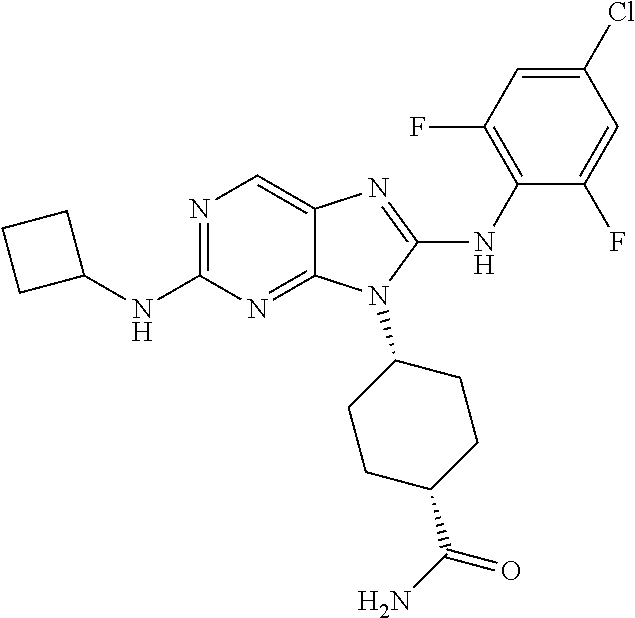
N1=C(NC2CCC2)N=C2C(=C1)N=C(NC1=C(F)C=C(Cl)C=C1F)N2C1CCC(C(N)=O)CC1
